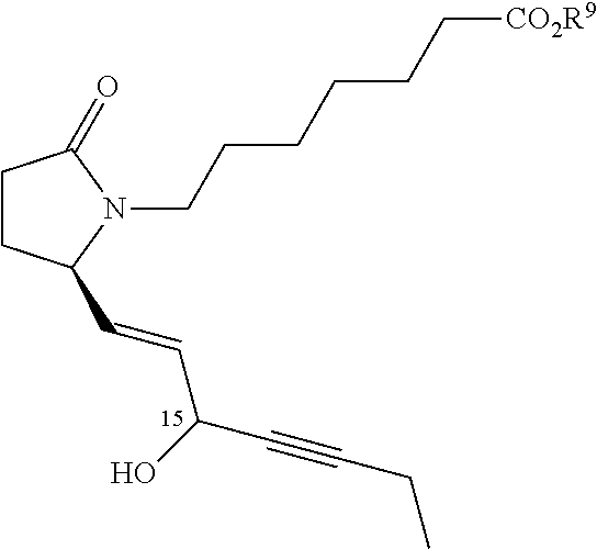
C1CC(C=CC(C#CCC)O)N(CCCCCC[CO2R9])C1=O
